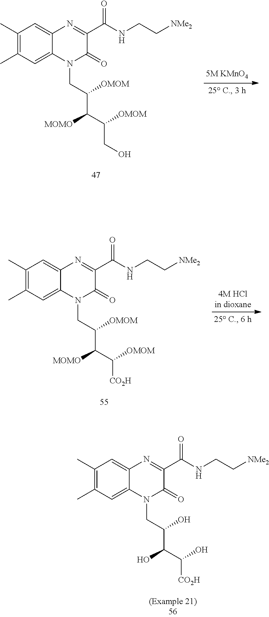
C1(C)=C(C)C=C2C(=C1)N=C(C(NCC[NMe2])=O)C(=O)N2CC(C(C(CO)[OMOM])[MOMO])[OMOM].C1(C)=C(C)C=C2C(=C1)N=C(C(NCC[NMe2])=O)C(=O)N2CC(C(C([CO2H])[OMOM])[MOMO])[OMOM].C1(C)=C(C)C=C2C(=C1)N=C(C(NCC[NMe2])=O)C(=O)N2CC(C(C([CO2H])O)O)O
